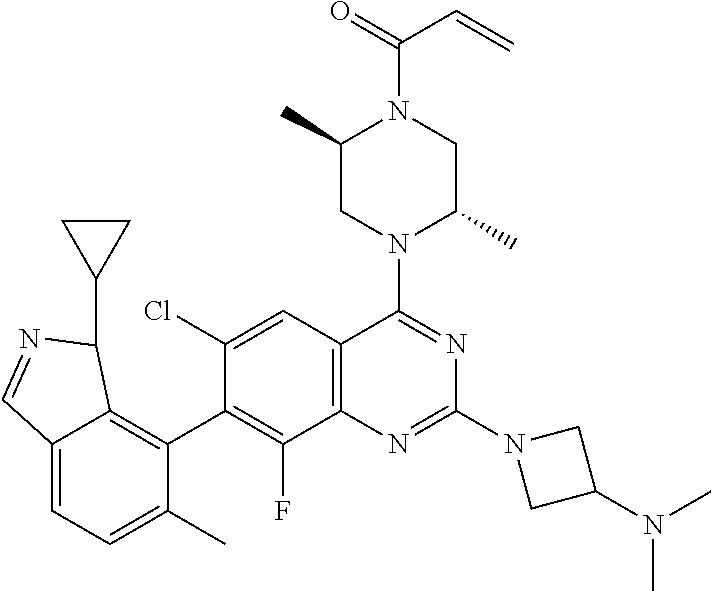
C12=CC=C(C)C(C3=C(F)C4=C(C=C3Cl)C(N3C(C)CN(C(=O)C=C)C(C)C3)=NC(N3CC(N(C)C)C3)=N4)=C1C(C1CC1)N=C2
